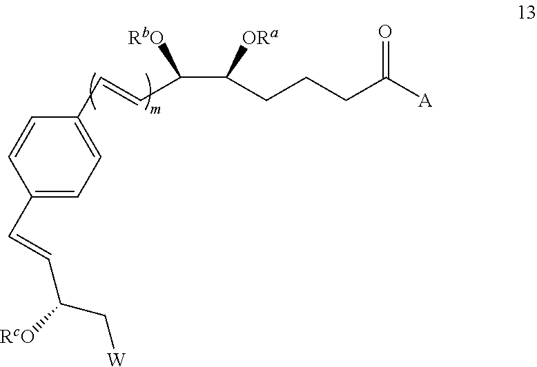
C1=C(C=CC(C[W])[RcO])C=CC(C=CC(C(CCCC([A])=O)[ORa])[RbO])=C1
